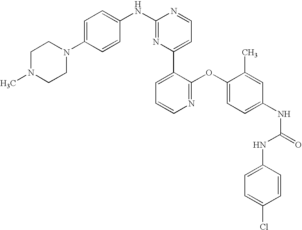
C1(NC2=CC=C(N3CCN(C)CC3)C=C2)=NC(C2=CC=CN=C2OC2=CC=C(NC(=O)NC3=CC=C(Cl)C=C3)C=C2C)=CC=N1
